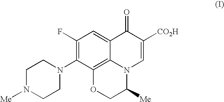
C1(F)=C(N2CCN([Me])CC2)C2=C3C(=C1)C(=O)C([CO2H])=CN3C([Me])CO2
